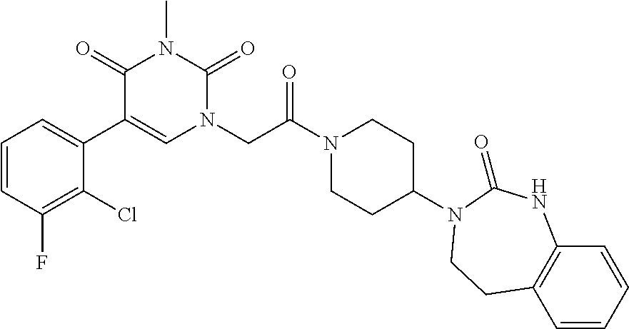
C1=CC(F)=C(Cl)C(C2=CN(CC(N3CCC(N4C(=O)NC5=C(C=CC=C5)CC4)CC3)=O)C(=O)N(C)C2=O)=C1
